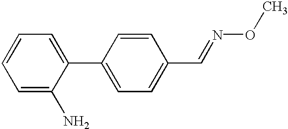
C1=C(C2=CC=C(C=NOC)C=C2)C(N)=CC=C1
